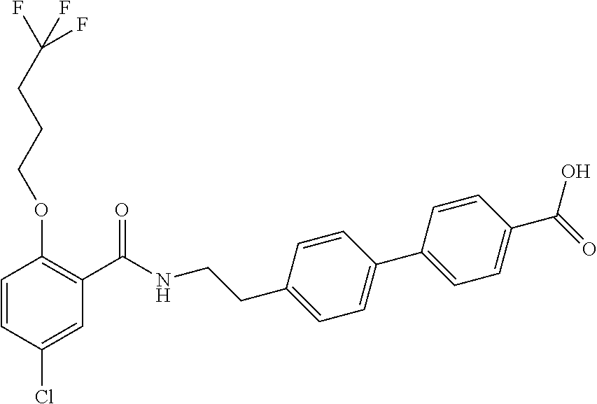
C1=CC(Cl)=CC(C(NCCC2=CC=C(C3=CC=C(C(O)=O)C=C3)C=C2)=O)=C1OCCCC(F)(F)F
